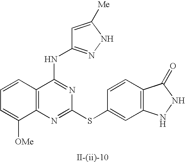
C12=C(N=C(SC3=CC4=C(C=C3)C(=O)NN4)N=C1NC1=NNC([Me])=C1)C([OMe])=CC=C2
